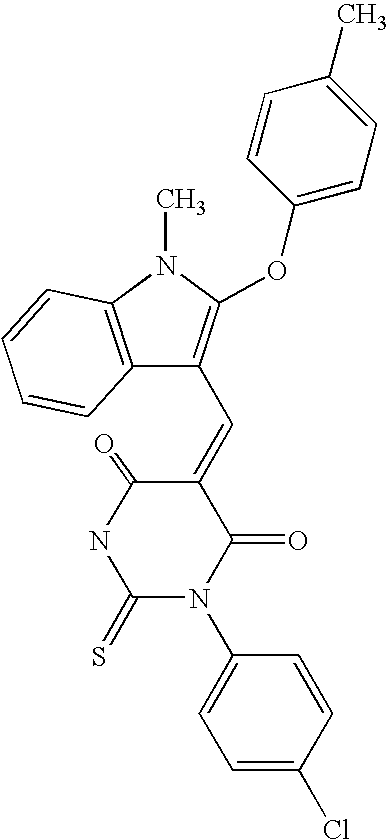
C12=C(N(C)C(OC3=CC=C(C)C=C3)=C1C=C1C(=O)NC(=S)N(C3=CC=C(Cl)C=C3)C1=O)C=CC=C2
